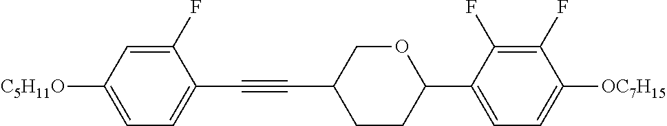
C1(F)=CC([C5H11O])=CC=C1C#CC1CCC(C2=CC=C([OC7H15])C(F)=C2F)OC1
